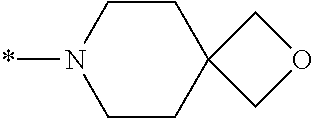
*N1CCC2(CC1)COC2
